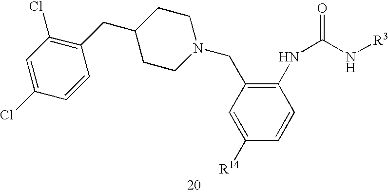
C1=C(Cl)C=CC(CC2CCN(CC3=C(NC(=O)N[R3])C=CC([R14])=C3)CC2)=C1Cl
